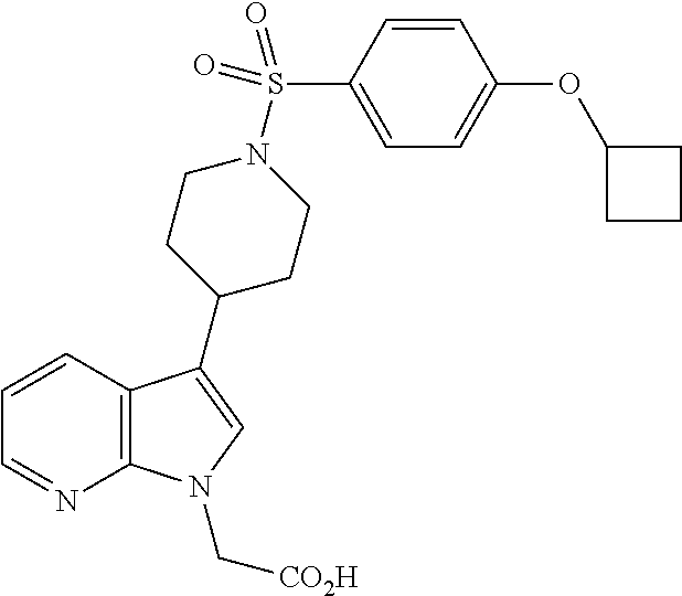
C12=C(C=CC=N1)C(C1CCN(S(C3=CC=C(OC4CCC4)C=C3)(=O)=O)CC1)=CN2C[CO2H]
